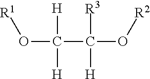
[R1]OC([H])([H])C([R3])([H])O[R2]
